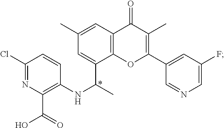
C1(Cl)=NC(C(O)=O)=C(NC(C)C2=CC(C)=CC3=C2OC(C2=CC(F)=CN=C2)=C(C)C3=O)C=C1
